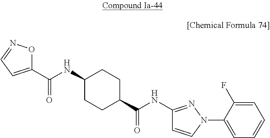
C(NC1CCC(C(NC2=NN(C3=CC=CC=C3F)C=C2)=O)CC1)(=O)C1=CC=NO1
